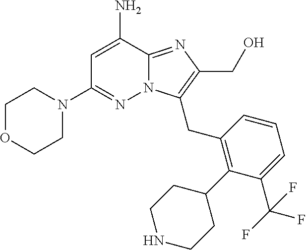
C1OCCN(C2=NN3C(=NC(CO)=C3CC3=C(C4CCNCC4)C(C(F)(F)F)=CC=C3)C(N)=C2)C1
